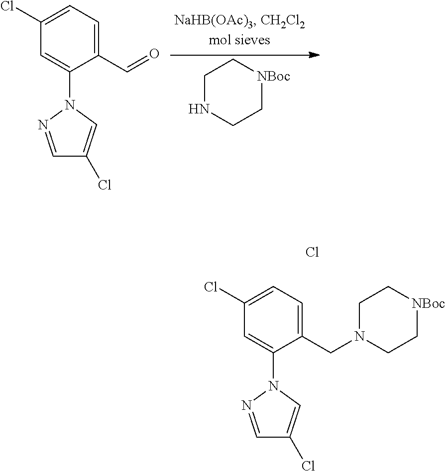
C1NCC[NBoc]C1.C1(Cl)=CC=C(C=O)C(N2N=CC(Cl)=C2)=C1.C1(Cl)=CC=C(CN2CC[NBoc]CC2)C(N2N=CC(Cl)=C2)=C1.Cl
